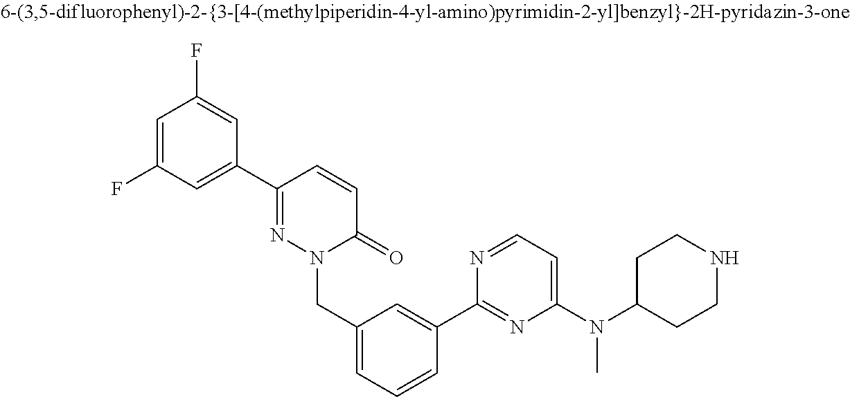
C1=C(C2=NC(N(C3CCNCC3)C)=CC=N2)C=CC=C1CN1N=C(C2=CC(F)=CC(F)=C2)C=CC1=O
